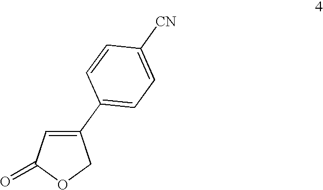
C1(C2=CC=C([CN])C=C2)=CC(=O)OC1
